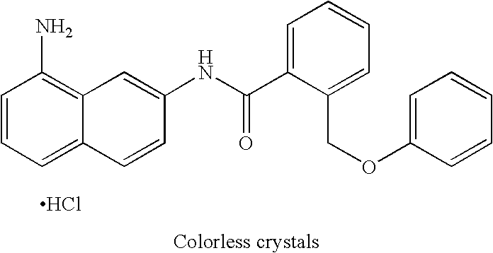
C1=CC=C2C(=C1N)C=C(NC(=O)C1=CC=CC=C1COC1=CC=CC=C1)C=C2.Cl
